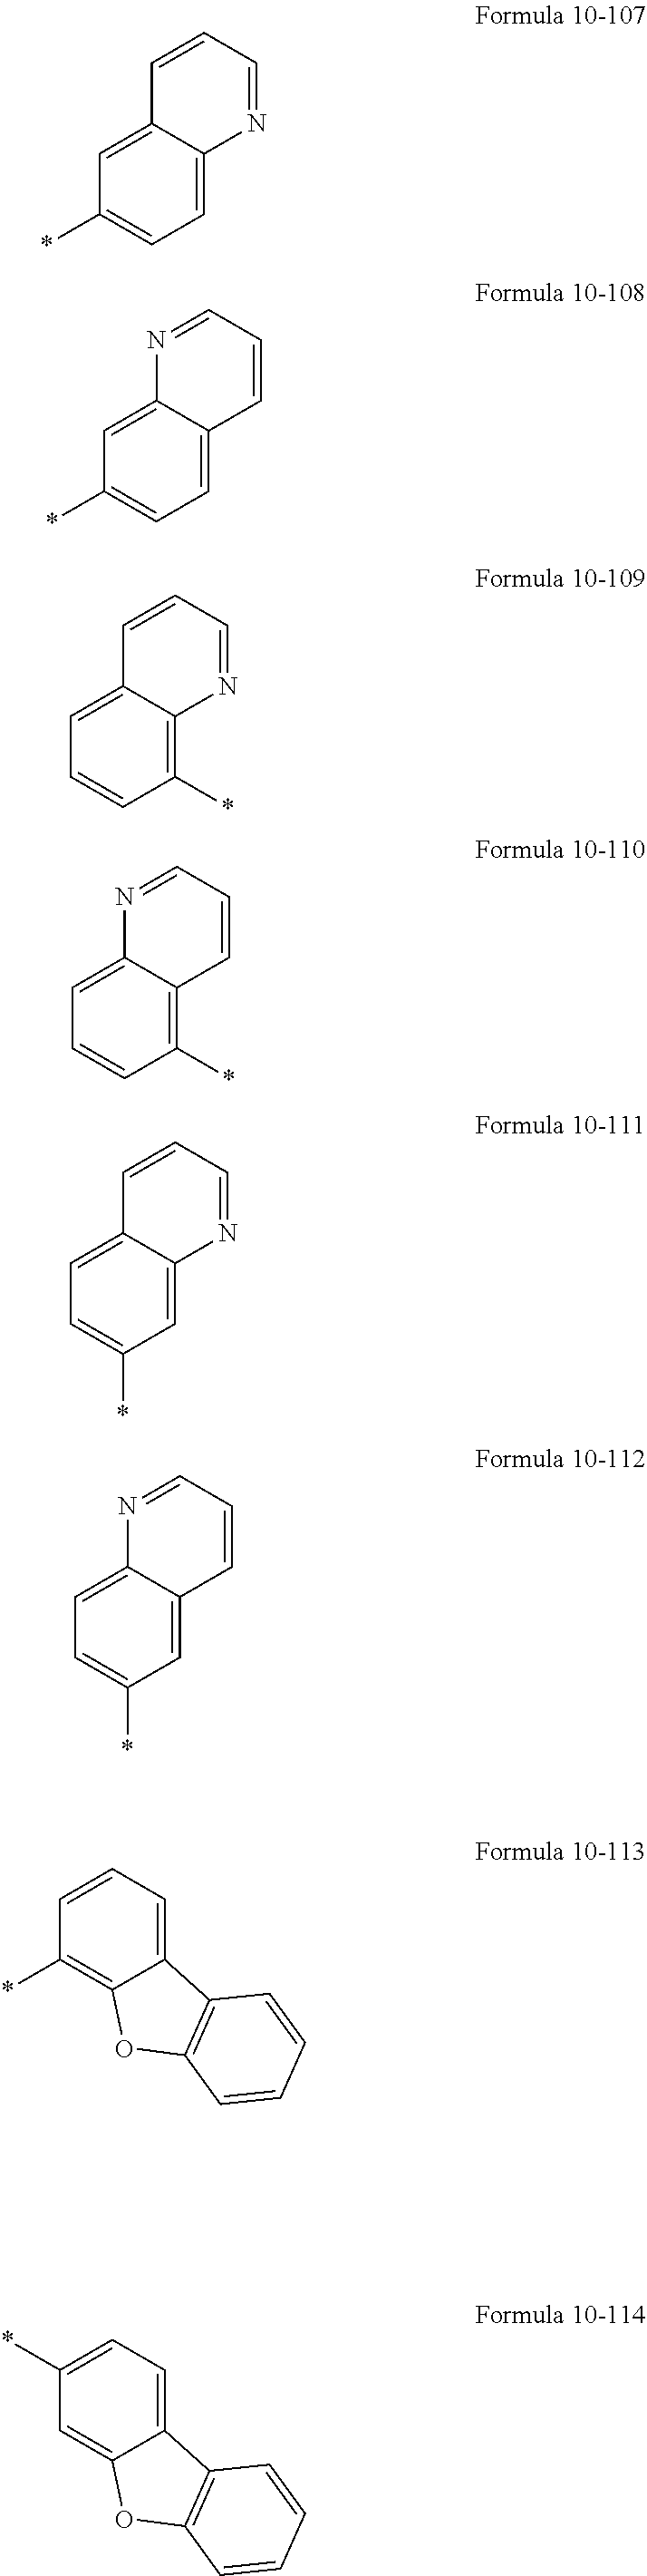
C1(*)=CC=C2C(=C1)C=CC=N2.C12=CC(*)=CC=C1C=CC=N2.C1(*)=C2C(=CC=C1)C=CC=N2.C1(*)=C2C(=CC=C1)N=CC=C2.C1=C2C(=CC=C1*)C=CC=N2.C1=C2C(=CC=C1*)N=CC=C2.C12=CC=CC(*)=C1OC1=C2C=CC=C1.C1(*)=CC=C2C(=C1)OC1=C2C=CC=C1
